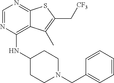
C1=NC(NC2CCN(CC3=CC=CC=C3)CC2)=C2C(=N1)SC(C[CF3])=C2C
